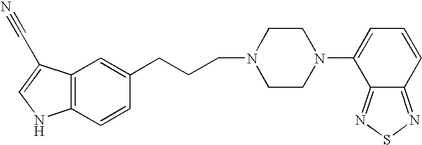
C12=C(C=CC(CCCN3CCN(C4=CC=CC5=NSN=C45)CC3)=C1)NC=C2C#N
